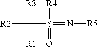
[R2]C([R3])([R1])S(=N[R5])(=O)[R4]
